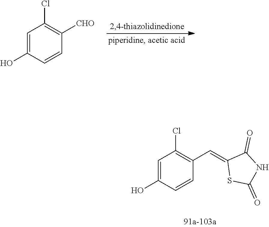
C1=C(O)C=CC([CHO])=C1Cl.C1=C(O)C=CC(C=C2SC(=O)NC2=O)=C1Cl
